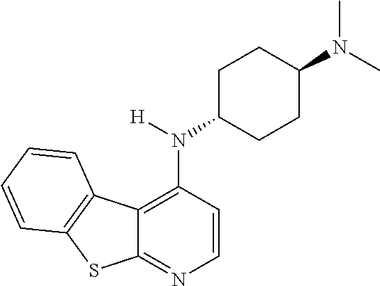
C12=NC=CC(N(C3CCC(N(C)C)CC3)[H])=C1C1=C(S2)C=CC=C1
